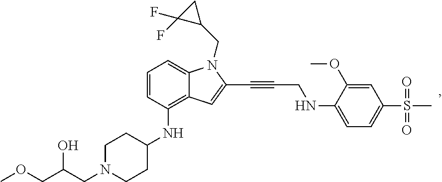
C12=C(NC3CCN(CC(COC)O)CC3)C=CC=C1N(CC1CC1(F)F)C(C#CCNC1=CC=C(S(=O)(=O)C)C=C1OC)=C2
